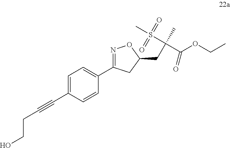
C(C#CC1=CC=C(C2=NOC(CC(C(=O)OCC)(C)S(=O)(=O)C)C2)C=C1)CO
